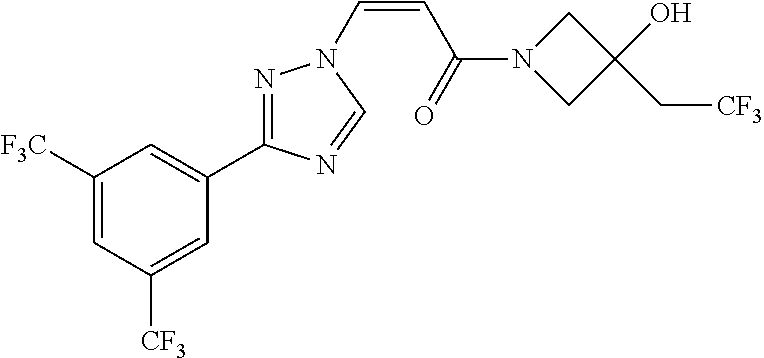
C1([F3C])=CC([CF3])=CC(C2=NN(C=CC(N3CC(C[CF3])(O)C3)=O)C=N2)=C1
